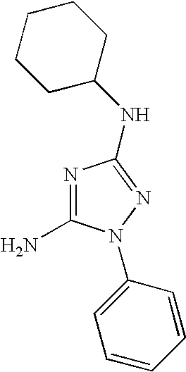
C1(N)=NC(NC2CCCCC2)=NN1C1=CC=CC=C1
